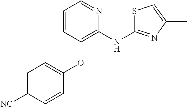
C1=C([NC])C=CC(OC2=C(NC3=NC(C)=CS3)N=CC=C2)=C1
